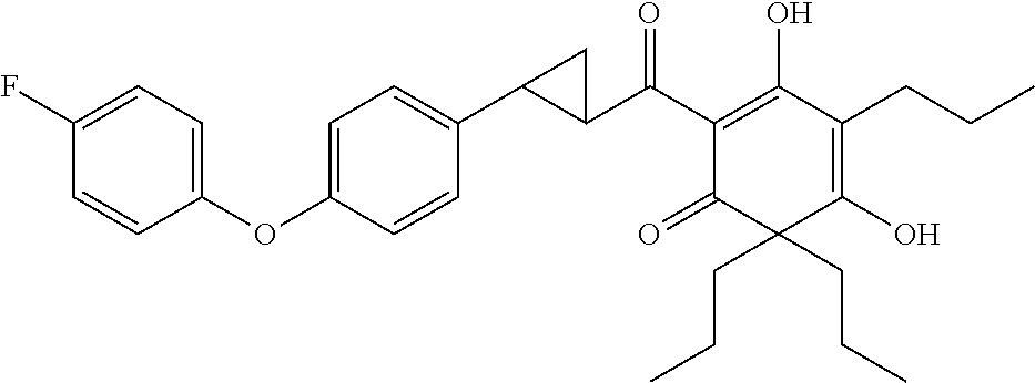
C1(C(C2=C(O)C(CCC)=C(O)C(CCC)(CCC)C2=O)=O)C(C2=CC=C(OC3=CC=C(F)C=C3)C=C2)C1
